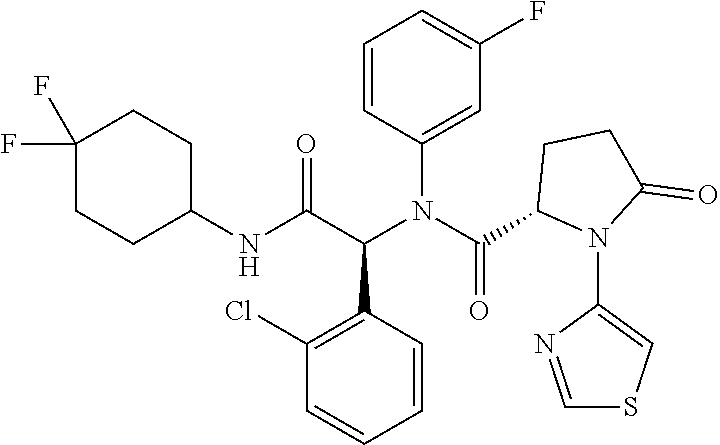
C1=C(N(C(C2N(C3=CSC=N3)C(=O)CC2)=O)C(C(NC2CCC(F)(F)CC2)=O)C2=C(Cl)C=CC=C2)C=CC=C1F
